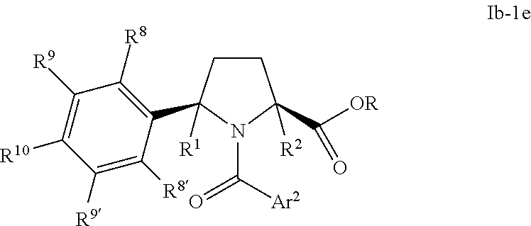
C([Ar2])(N1C(C([OR])=O)([R2])CCC1([R1])C1=C([R8])C([R9])=C([R10])C([R9])=C1[R8])=O
